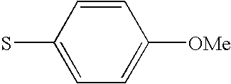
C1=C([OMe])C=CC(S)=C1
